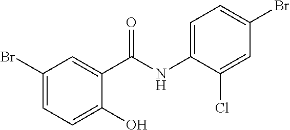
C1(Br)=CC=C(O)C(C(NC2=CC=C(Br)C=C2Cl)=O)=C1
